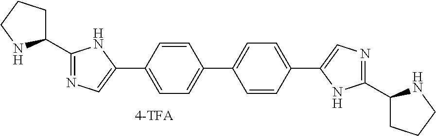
C1(C2=NC=C(C3=CC=C(C4=CC=C(C5=CN=C(C6CCCN6)N5)C=C4)C=C3)N2)CCCN1
